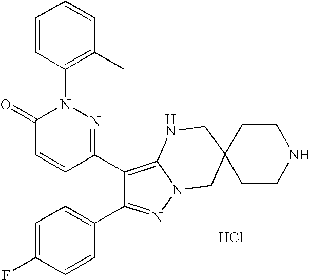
C1(C2=C3N(N=C2C2=CC=C(F)C=C2)CC2(CN3)CCNCC2)=NN(C2=C(C)C=CC=C2)C(=O)C=C1.Cl
